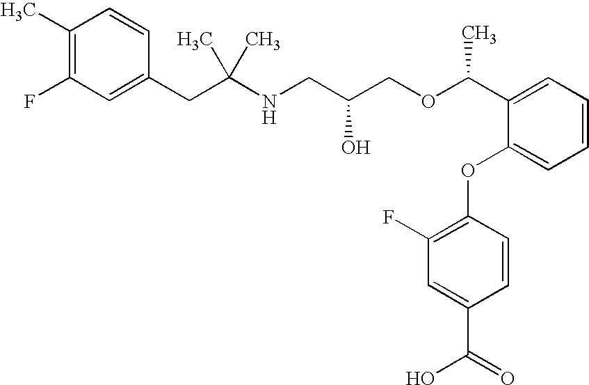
C1(CC(NCC(COC(C2=CC=CC=C2OC2=C(F)C=C(C(=O)O)C=C2)C)O)(C)C)=CC(F)=C(C)C=C1
